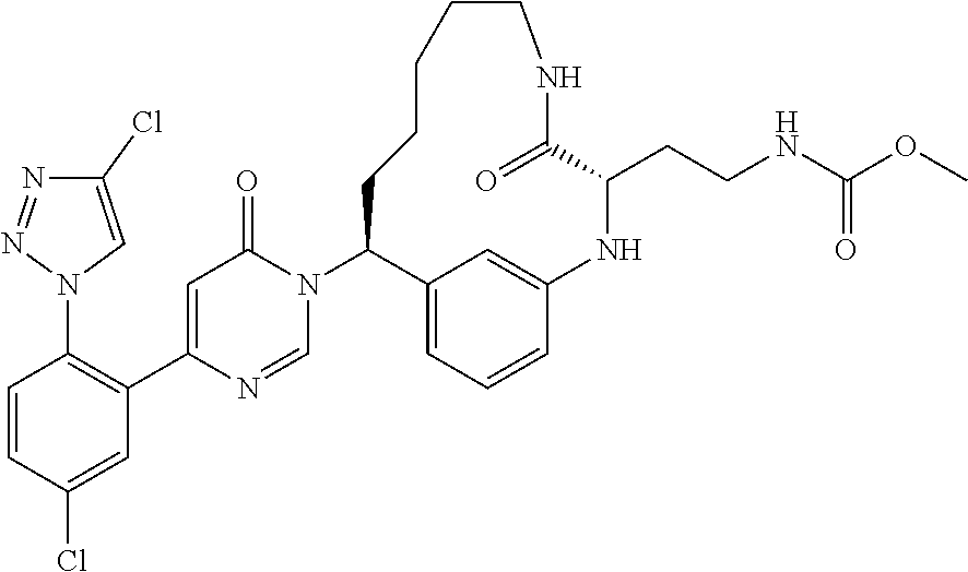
C1=CC(Cl)=CC(C2=CC(=O)N(C3C4=CC=CC(=C4)NC(CCNC(=O)OC)C(=O)NCCCCC3)C=N2)=C1N1C=C(Cl)N=N1
